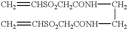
C=[CHSO2CH2CONH]CC[CHSO2CH2CONH]=C
